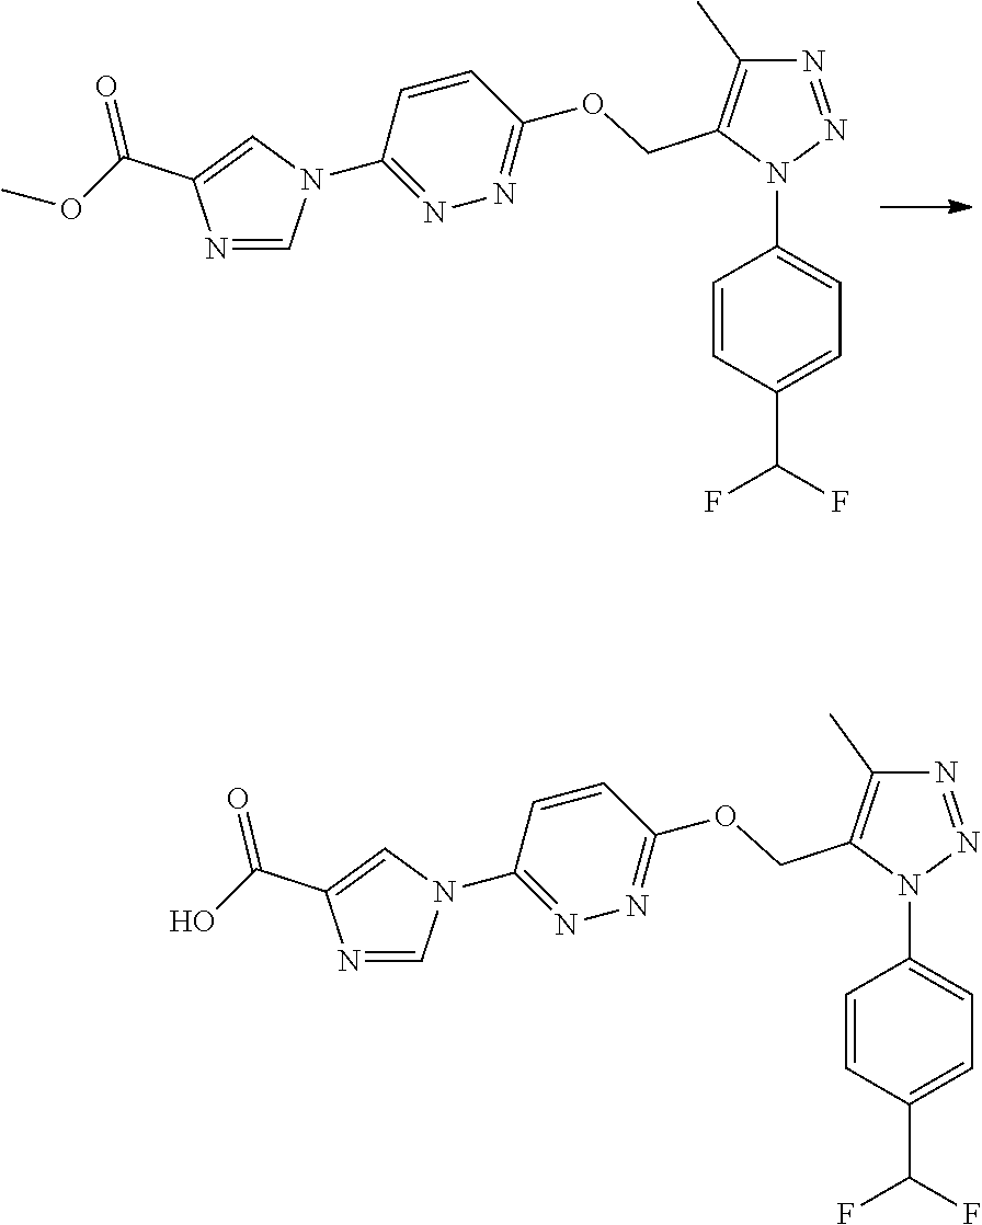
N1=NN(C2=CC=C(C(F)F)C=C2)C(COC2=NN=C(N3C=NC(C(OC)=O)=C3)C=C2)=C1C.N1=NN(C2=CC=C(C(F)F)C=C2)C(COC2=NN=C(N3C=NC(C(O)=O)=C3)C=C2)=C1C
